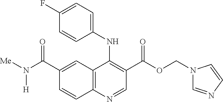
C1(C(N([Me])[H])=O)=CC2=C(C=C1)N=CC(C(OCN1C=NC=C1)=O)=C2NC1=CC=C(F)C=C1
